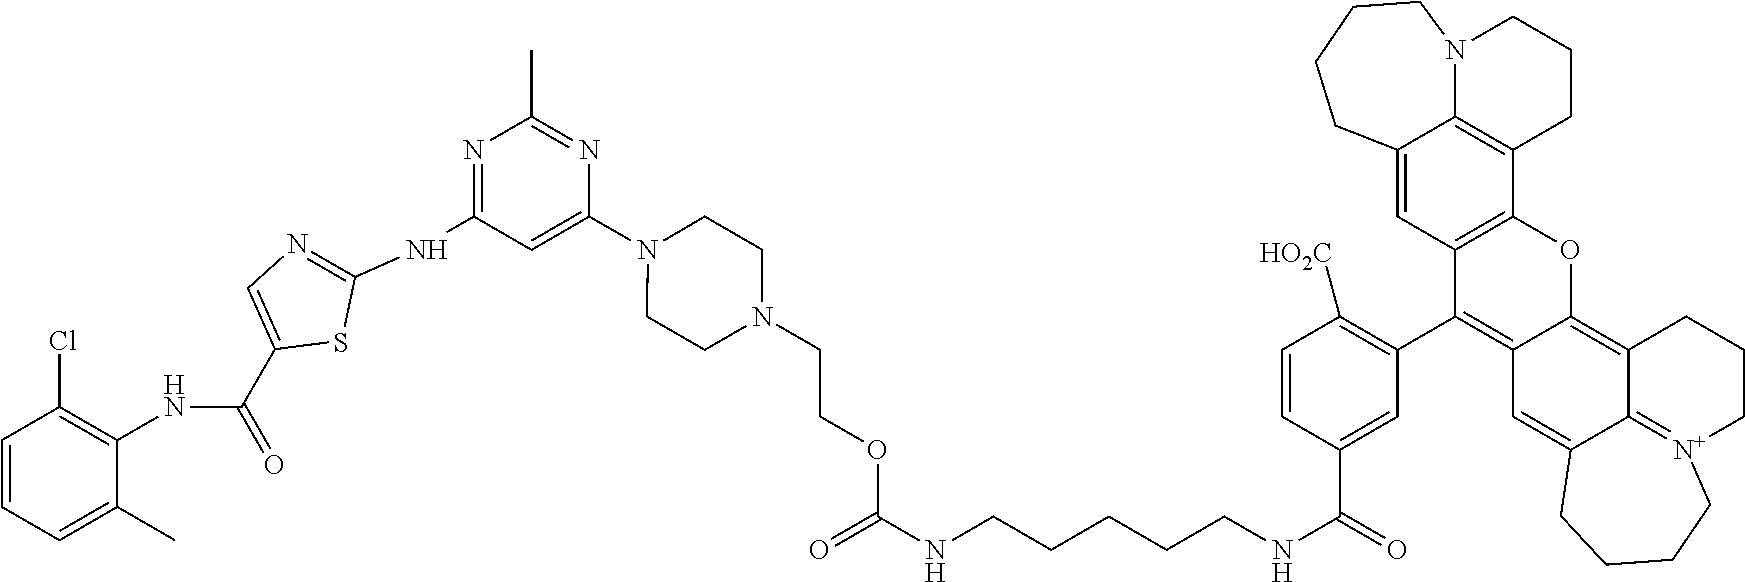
C1=CC=C(C)C(NC(=O)C2=CN=C(NC3=NC(C)=NC(N4CCN(CCOC(NCCCCCNC(=O)C5=CC(C6=C7C(=C8C9=[N+](CCC8)CCCCC9=C7)OC7=C6C=C6C8=C7CCCN8CCCC6)=C([HO2C])C=C5)=O)CC4)=C3)S2)=C1Cl
